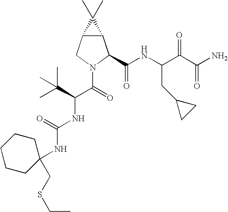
C12C(CN(C(=O)C(C(C)(C)C)NC(NC3(CSCC)CCCCC3)=O)C1C(NC(C(C(N)=O)=O)CC1CC1)=O)C2(C)C
